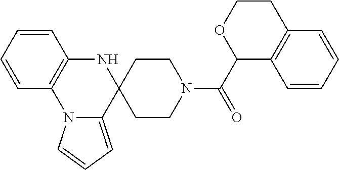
C1=CC=CC2=C1NC1(C3=CC=CN23)CCN(C(C2C3=C(CCO2)C=CC=C3)=O)CC1
